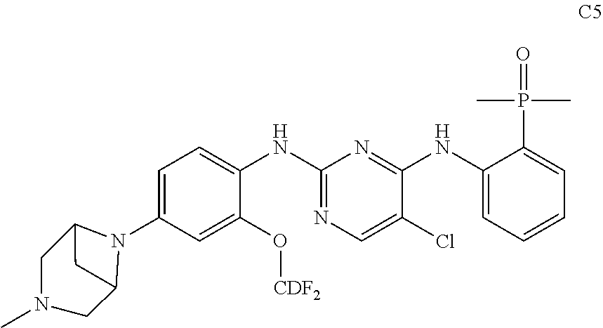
C12N(C3=CC=C(NC4=NC=C(Cl)C(NC5=CC=CC=C5P(C)(C)=O)=N4)C(O[CDF2])=C3)C(CN(C)C1)C2
